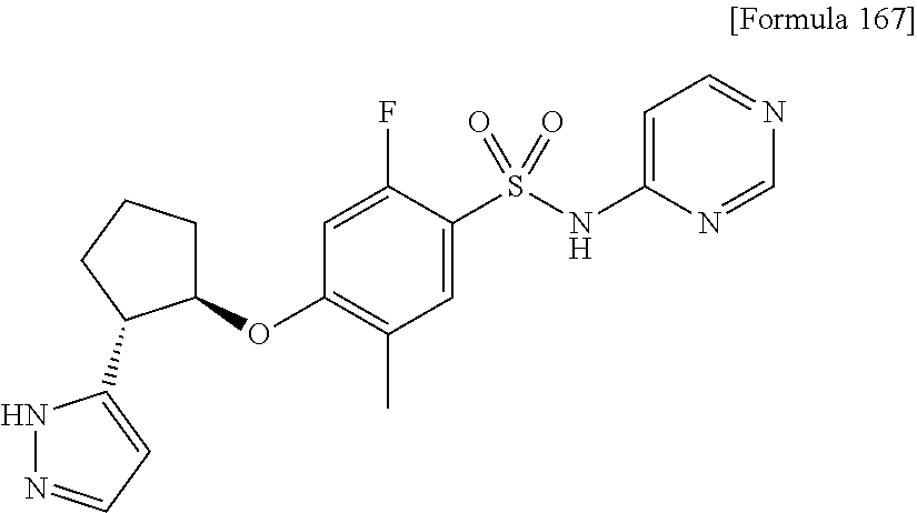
C1(OC2CCCC2C2=CC=NN2)=C(C)C=C(S(NC2=CC=NC=N2)(=O)=O)C(F)=C1
